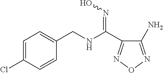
C1(N)=NON=C1C(NCC1=CC=C(Cl)C=C1)=NO
